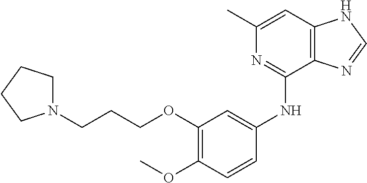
N1(CCCOC2=C(OC)C=CC(NC3=NC(C)=CC4=C3N=CN4)=C2)CCCC1
